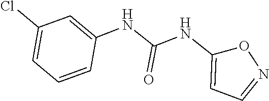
C1(NC(NC2=CC=NO2)=O)=CC(Cl)=CC=C1
